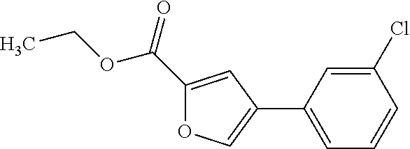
C1(C(=O)OCC)=CC(C2=CC=CC(Cl)=C2)=CO1
